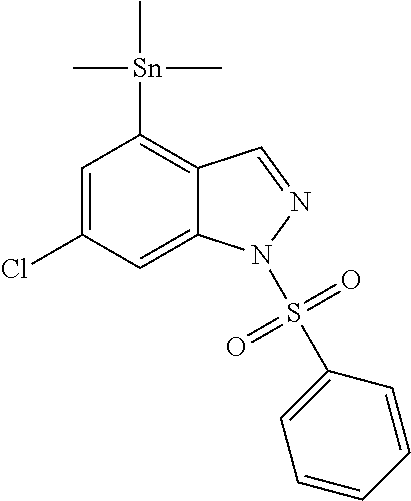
C1=C(Cl)C=C2C(=C1[Sn](C)(C)C)C=NN2S(=O)(=O)C1=CC=CC=C1
